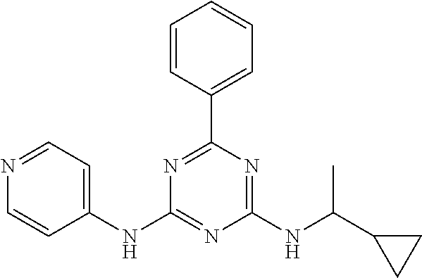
C1(NC2=NC(NC(C)C3CC3)=NC(C3=CC=CC=C3)=N2)=CC=NC=C1
